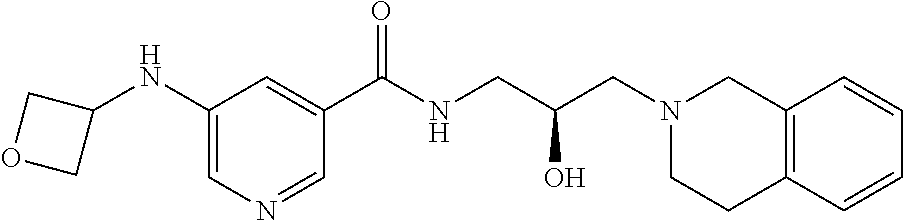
C1(C(NCC(CN2CC3=C(CC2)C=CC=C3)O)=O)=CC(NC2COC2)=CN=C1
